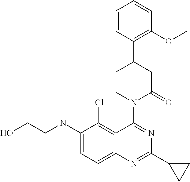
C1(N(CCO)C)=CC=C2C(=C1Cl)C(N1C(=O)CC(C3=C(OC)C=CC=C3)CC1)=NC(C1CC1)=N2
